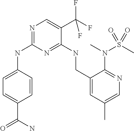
C1=CC(NC2=NC=C(C(F)(F)F)C(NCC3=CC(C)=CN=C3N(S(C)(=O)=O)C)=N2)=CC=C1C(=O)N
